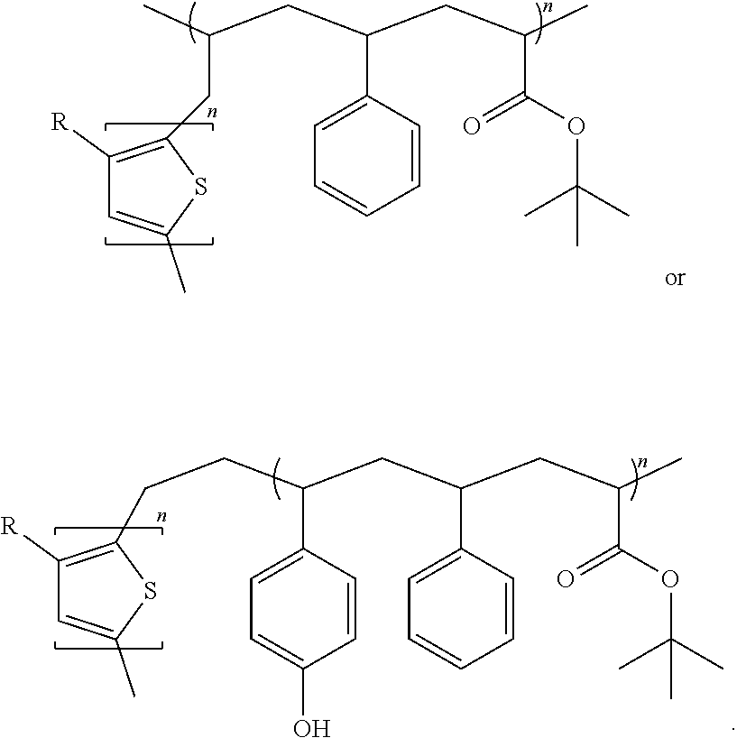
CC(CC(CC(C)C(OC(C)(C)C)=O)C1=CC=CC=C1)CC1=C([R])C=C(C)S1.C(C(CC(C)C(OC(C)(C)C)=O)C1=CC=CC=C1)C(CCC1=C([R])C=C(C)S1)C1=CC=C(O)C=C1
